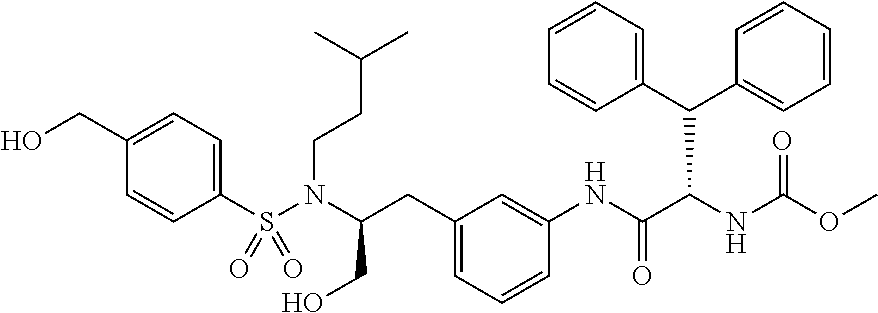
C1(S(N(C(CO)CC2=CC=CC(NC(C(NC(OC)=O)C(C3=CC=CC=C3)C3=CC=CC=C3)=O)=C2)CCC(C)C)(=O)=O)=CC=C(CO)C=C1
